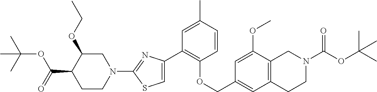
C1(C2=C(OCC3=CC4=C(C(OC)=C3)CN(C(OC(C)(C)C)=O)CC4)C=CC(C)=C2)=CSC(N2CC(OCC)C(C(=O)OC(C)(C)C)CC2)=N1
